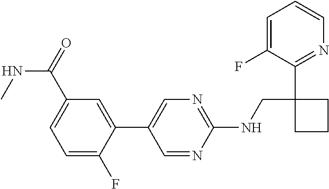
C1(C2=CN=C(NCC3(C4=NC=CC=C4F)CCC3)N=C2)=CC(C(=O)NC)=CC=C1F
